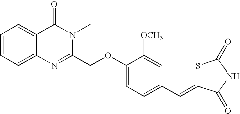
C1(COC2=CC=C(C=C3SC(=O)NC3=O)C=C2[OCH3])=NC2=CC=CC=C2C(=O)N1C
